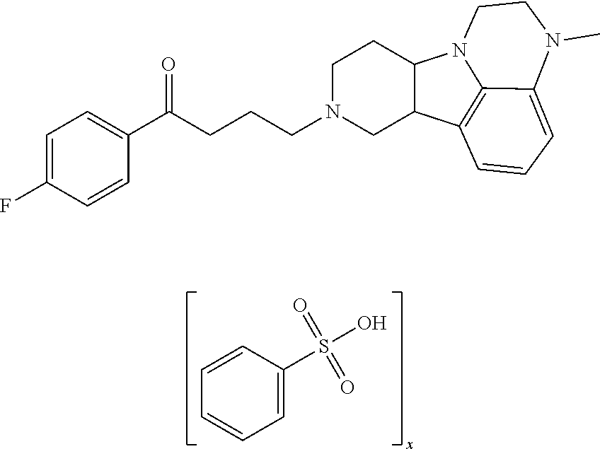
C1=CC(S(O)(=O)=O)=CC=C1.C1=C(F)C=CC(C(CCCN2CC3C(CC2)N2C4=C3C=CC=C4N(C)CC2)=O)=C1
